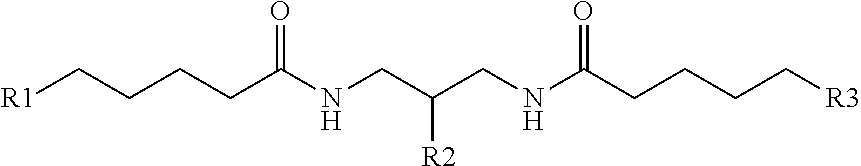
C(CCCC(NCC(CNC(CCCC[R3])=O)[R2])=O)[R1]
